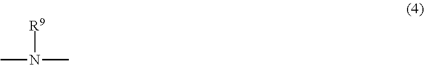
[R9]N(C)C
